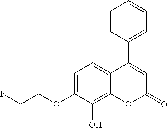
C1=CC(C2=CC(=O)OC3=C(O)C(OCCF)=CC=C23)=CC=C1
